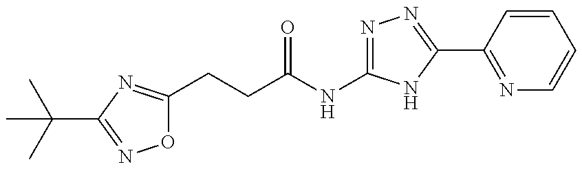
C(CC(NC1=NN=C(C2=NC=CC=C2)N1)=O)C1=NC(C(C)(C)C)=NO1
